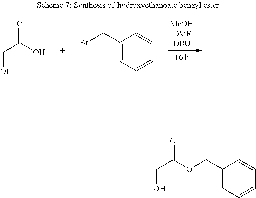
C(CO)(=O)O.C(C1=CC=CC=C1)Br.C(C1=CC=CC=C1)OC(CO)=O
